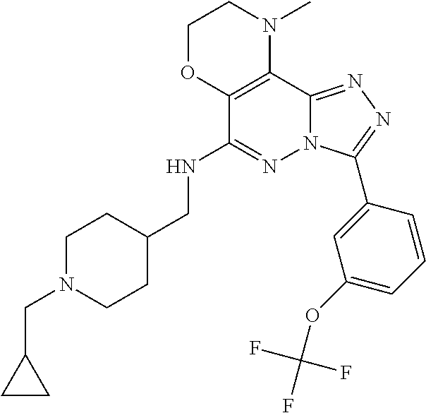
N(C1=NN2C(=NN=C2C2=CC(OC(F)(F)F)=CC=C2)C2=C1OCCN2C)CC1CCN(CC2CC2)CC1
